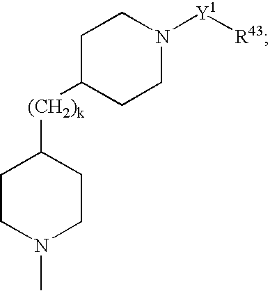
C1CN(C)CCC1[(CH2)k]C1CCN([Y1][R43])CC1
